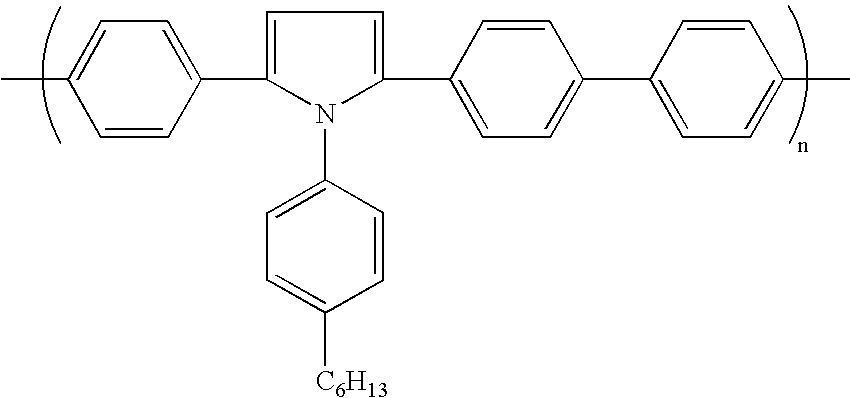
C1=CC(C2=CC=C(C3=CC=C(C4=CC=C(C)C=C4)C=C3)N2C2=CC=C([C6H13])C=C2)=CC=C1C
